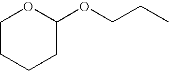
C1CCCC(OCCC)O1
